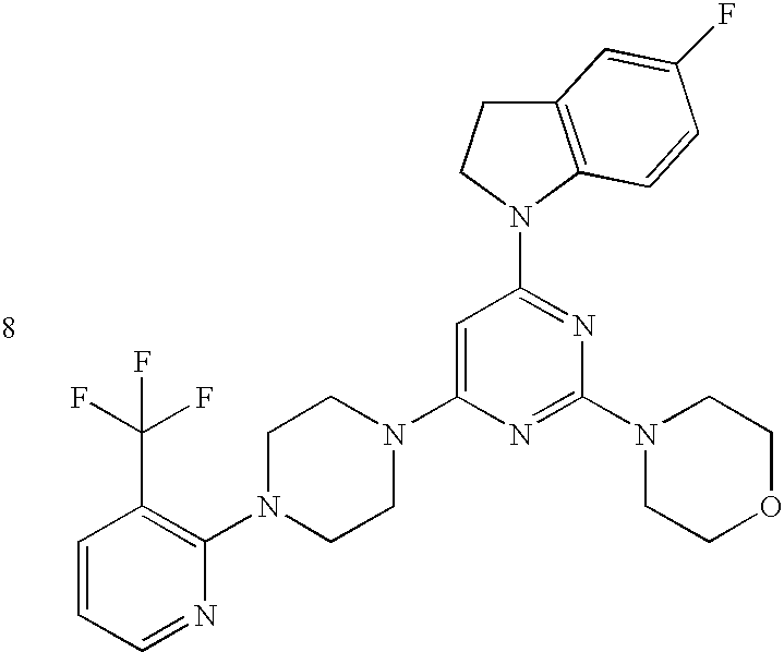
C1=CC=NC(N2CCN(C3=CC(N4CCC5=C4C=CC(F)=C5)=NC(N4CCOCC4)=N3)CC2)=C1C(F)(F)F
